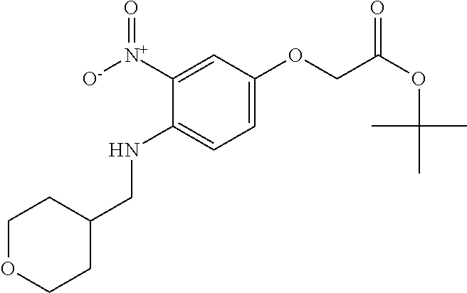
C1OCCC(CNC2=CC=C(OCC(OC(C)(C)C)=O)C=C2[N+]([O-])=O)C1
